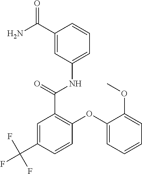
C1(OC2=C(C(=O)NC3=CC=CC(C(N)=O)=C3)C=C(C(F)(F)F)C=C2)=CC=CC=C1OC
